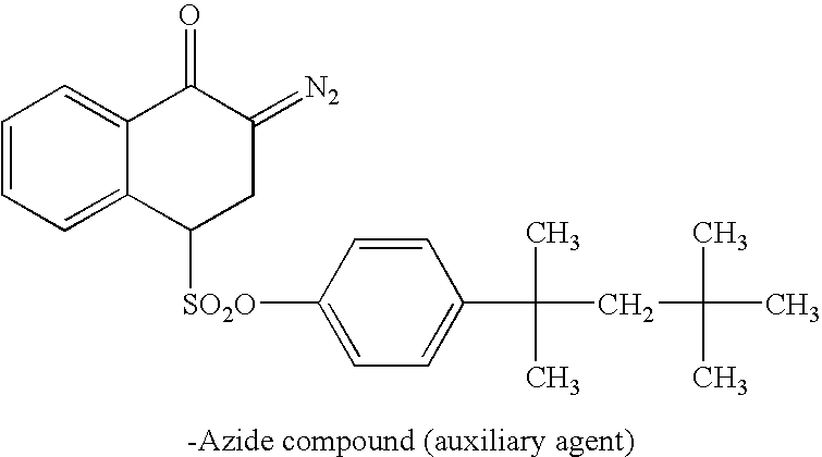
C1=CC=C2C(=C1)C(=O)C(=[N2])CC2[SO2O]C1=CC=C(C(C)(C)CC(C)(C)C)C=C1
